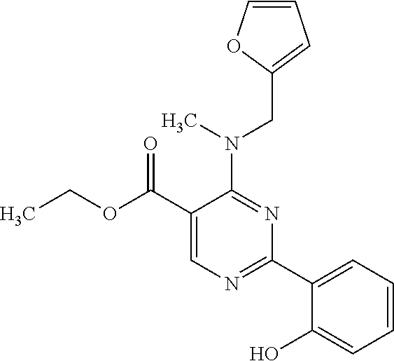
N(C1=NC(C2=CC=CC=C2O)=NC=C1C(OCC)=O)(CC1=CC=CO1)C
